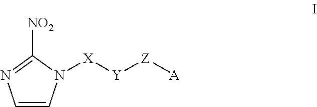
C1=CN([X][Y][Z][A])C([NO2])=N1
